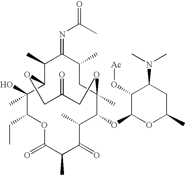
C1(C)C(=NC(C)=O)C(C)C2OCC(=O)COC(C)(C(OC3OC(C)CC(N(C)C)C3O[Ac])C(C)C(=O)C(C)C(=O)OC(CC)C2(O)C)C1
